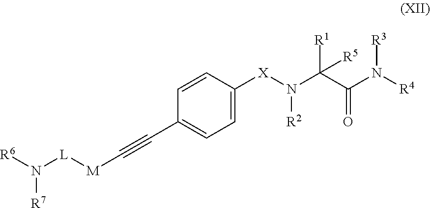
C1=CC([X]N([R2])C(C(N([R4])[R3])=O)([R1])[R5])=CC=C1C#C[M][L]N([R6])[R7]
